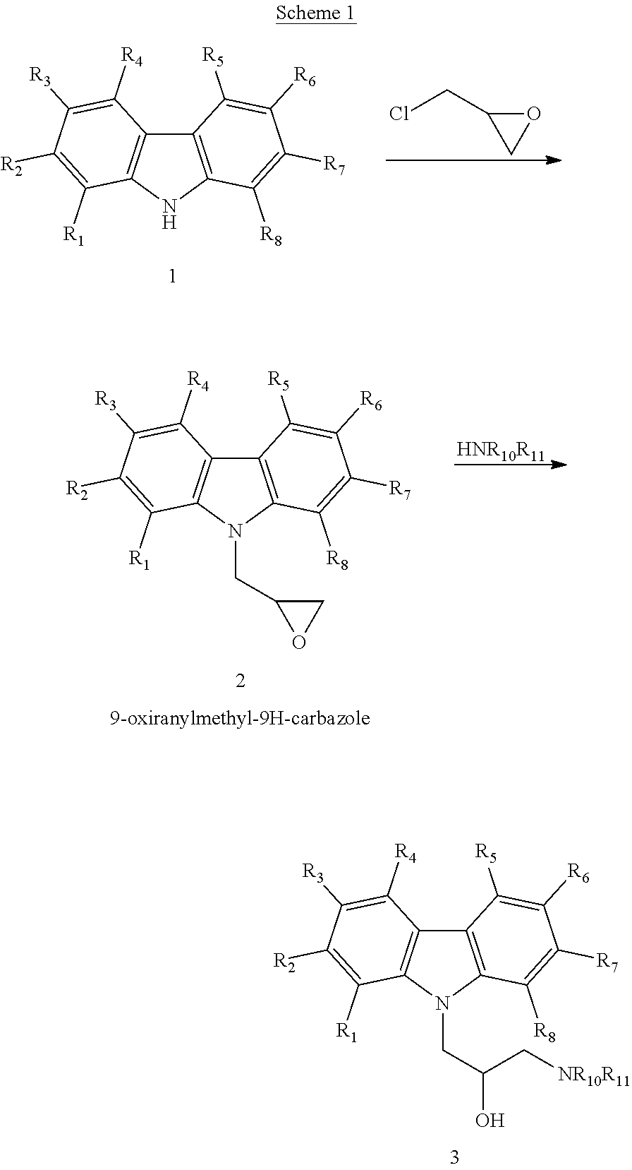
C12=C(NC3=C1C([R4])=C([R3])C([R2])=C3[R1])C([R8])=C([R7])C([R6])=C2[R5].ClCC1CO1.C12=C(N(CC3OC3)C3=C1C([R4])=C([R3])C([R2])=C3[R1])C([R8])=C([R7])C([R6])=C2[R5].[HNR10R11].C12=C(N(CC(C[NR10R11])O)C3=C1C([R4])=C([R3])C([R2])=C3[R1])C([R8])=C([R7])C([R6])=C2[R5]
